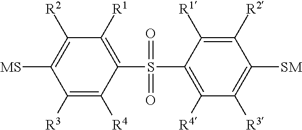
[MS]C1=C([R2])C([R1])=C(S(C2=C([R4])C([R3])=C([SM])C([R2])=C2[R1])(=O)=O)C([R4])=C1[R3]
